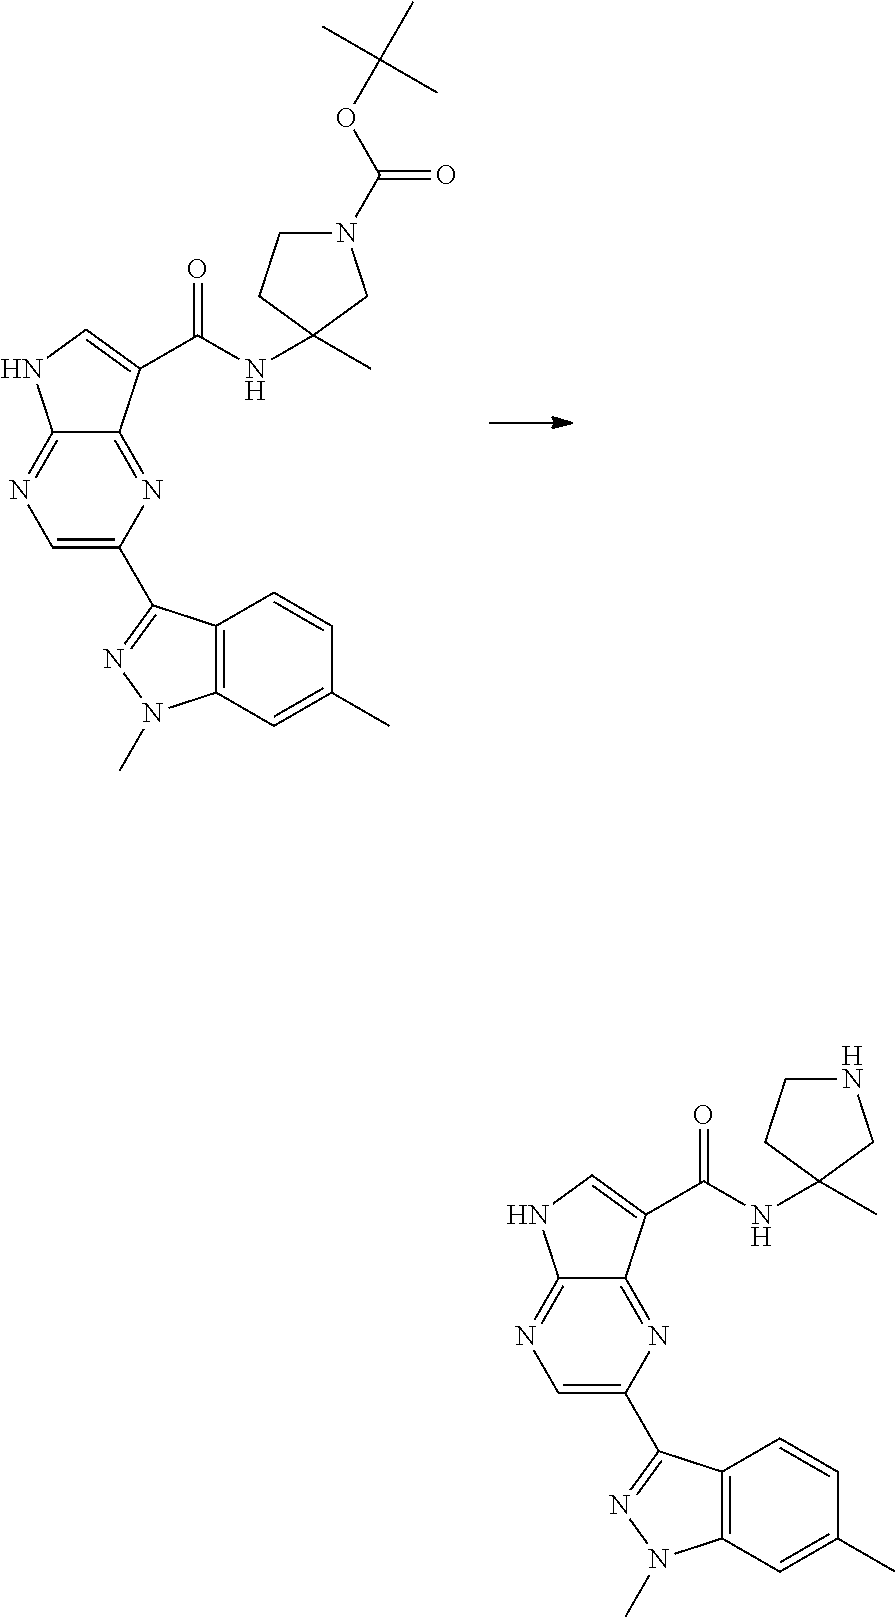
C1=C(C2=NN(C)C3=C2C=CC(C)=C3)N=C2C(=N1)NC=C2C(NC1(C)CN(C(OC(C)(C)C)=O)CC1)=O.C1=C(C2=NN(C)C3=C2C=CC(C)=C3)N=C2C(=N1)NC=C2C(NC1(C)CNCC1)=O
